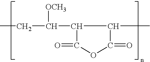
C1(=O)OC(=O)C(C)C1C([OCH3])CC
